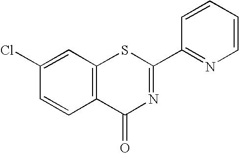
C1(Cl)=CC2=C(C=C1)C(=O)N=C(C1=NC=CC=C1)S2
